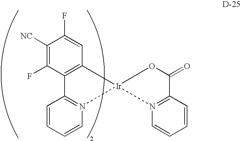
C1([NC])=C(F)C2=C(C=C1F)[Ir]1(N3=C2C=CC=C3)N2=C(C=CC=C2)C(=O)O1
